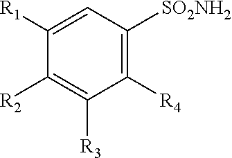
C1([R1])=CC([SO2NH2])=C([R4])C([R3])=C1[R2]
